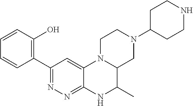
N1(C2CCNCC2)CC2N(CC1)C1=CC(C3=C(O)C=CC=C3)=NN=C1NC2C
